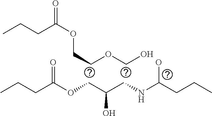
C(C(CNC(CCC)O)O)OC(CCC)=O.C(OCO)COC(CCC)=O
